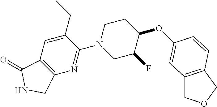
O(C1CCN(C2=NC3=C(C=C2CC)C(=O)NC3)CC1F)C1=CC2=C(COC2)C=C1
